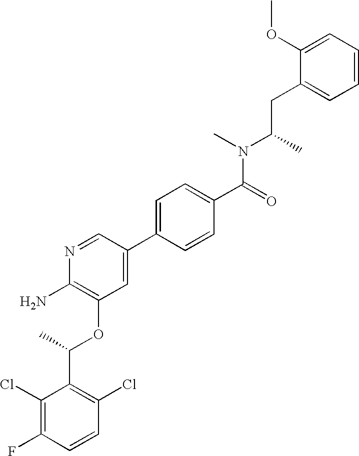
C1(Cl)=C(F)C=CC(Cl)=C1C(C)OC1=C(N)N=CC(C2=CC=C(C(=O)N(C(CC3=CC=CC=C3OC)C)C)C=C2)=C1
